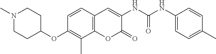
C1(NC(NC2=CC3=C(OC2=O)C(C)=C(OC2CCN(C)CC2)C=C3)=O)=CC=C(C)C=C1
